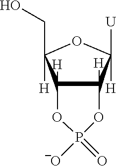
C12([H])C([H])(C([U])([H])OC1(CO)[H])OP(=O)([O-])O2
